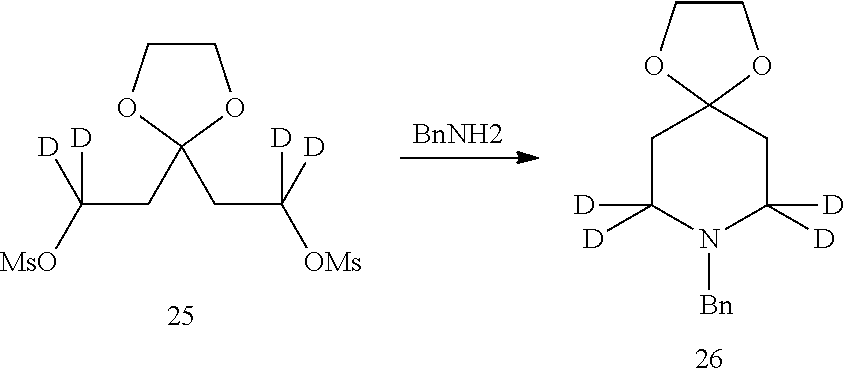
[BnNH2].C(C1(CC([D])([OMs])[D])OCCO1)C([D])([MsO])[D].C1([D])([D])CC2(CC([D])([D])N1[Bn])OCCO2
